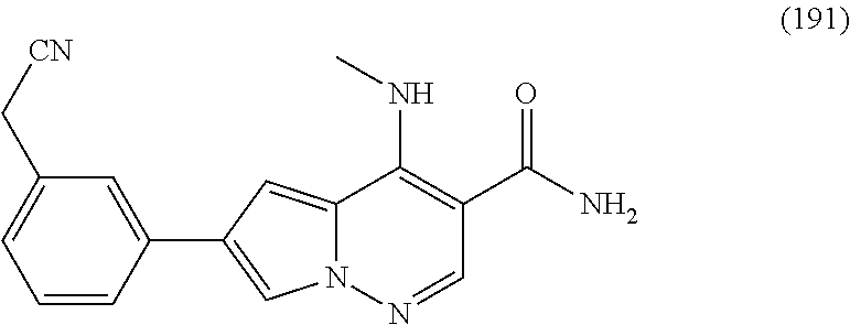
C12=CC(C3=CC(C[CN])=CC=C3)=CN1N=CC(C(N)=O)=C2NC
